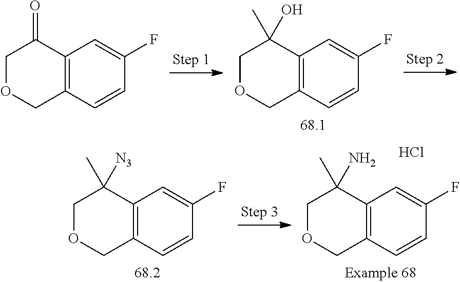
C12=C(C=CC(F)=C1)COCC2=O.C12=C(C=CC(F)=C1)COCC2(O)C.C12=C(C=CC(F)=C1)COCC2([N3])C.C12=C(C=CC(F)=C1)COCC2(N)C.Cl
